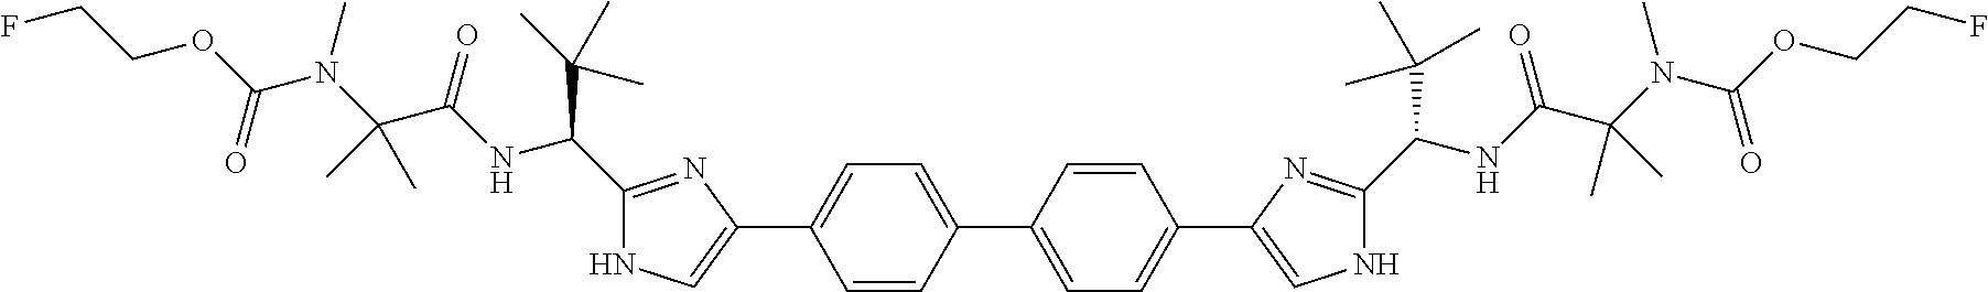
C1=C(C2=CNC(C(NC(C(N(C(OCCF)=O)C)(C)C)=O)C(C)(C)C)=N2)C=CC(C2=CC=C(C3=CNC(C(NC(C(N(C(OCCF)=O)C)(C)C)=O)C(C)(C)C)=N3)C=C2)=C1
